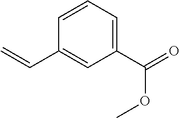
C1=CC(C=C)=CC(C(OC)=O)=C1
